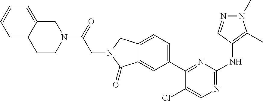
N(C1=NC=C(Cl)C(C2=CC=C3C(=C2)C(=O)N(CC(N2CC4=CC=CC=C4CC2)=O)C3)=N1)C1=C(C)N(C)N=C1
